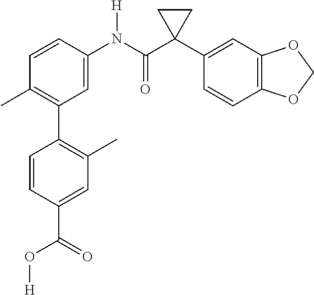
C1=C(N(C(C2(C3=CC4=C(C=C3)OCO4)CC2)=O)[H])C=CC(C)=C1C1=C(C)C=C(C(=O)O[H])C=C1
